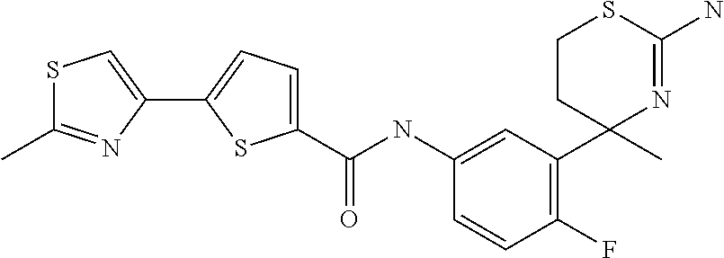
C1(NC(=O)C2=CC=C(C3=CSC(C)=N3)S2)=CC(C2(C)N=C(N)SCC2)=C(F)C=C1
